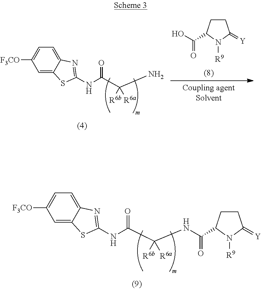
N(C(C(NC(=O)C1CCC(=[Y])N1[R9])([R6b])[R6a])=O)C1=NC2=CC=C([F3CO])C=C2S1.N(C(C(N)([R6b])[R6a])=O)C1=NC2=CC=C([F3CO])C=C2S1.C1CC(C(O)=O)N([R9])C1=[Y]
